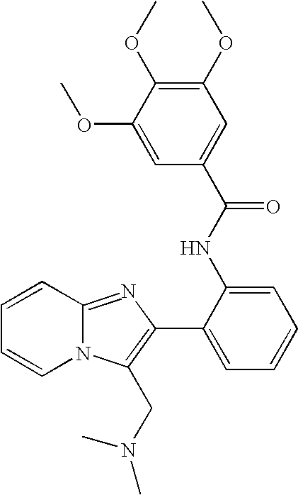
N12C(=NC(C3=CC=CC=C3NC(=O)C3=CC(OC)=C(OC)C(OC)=C3)=C1CN(C)C)C=CC=C2
